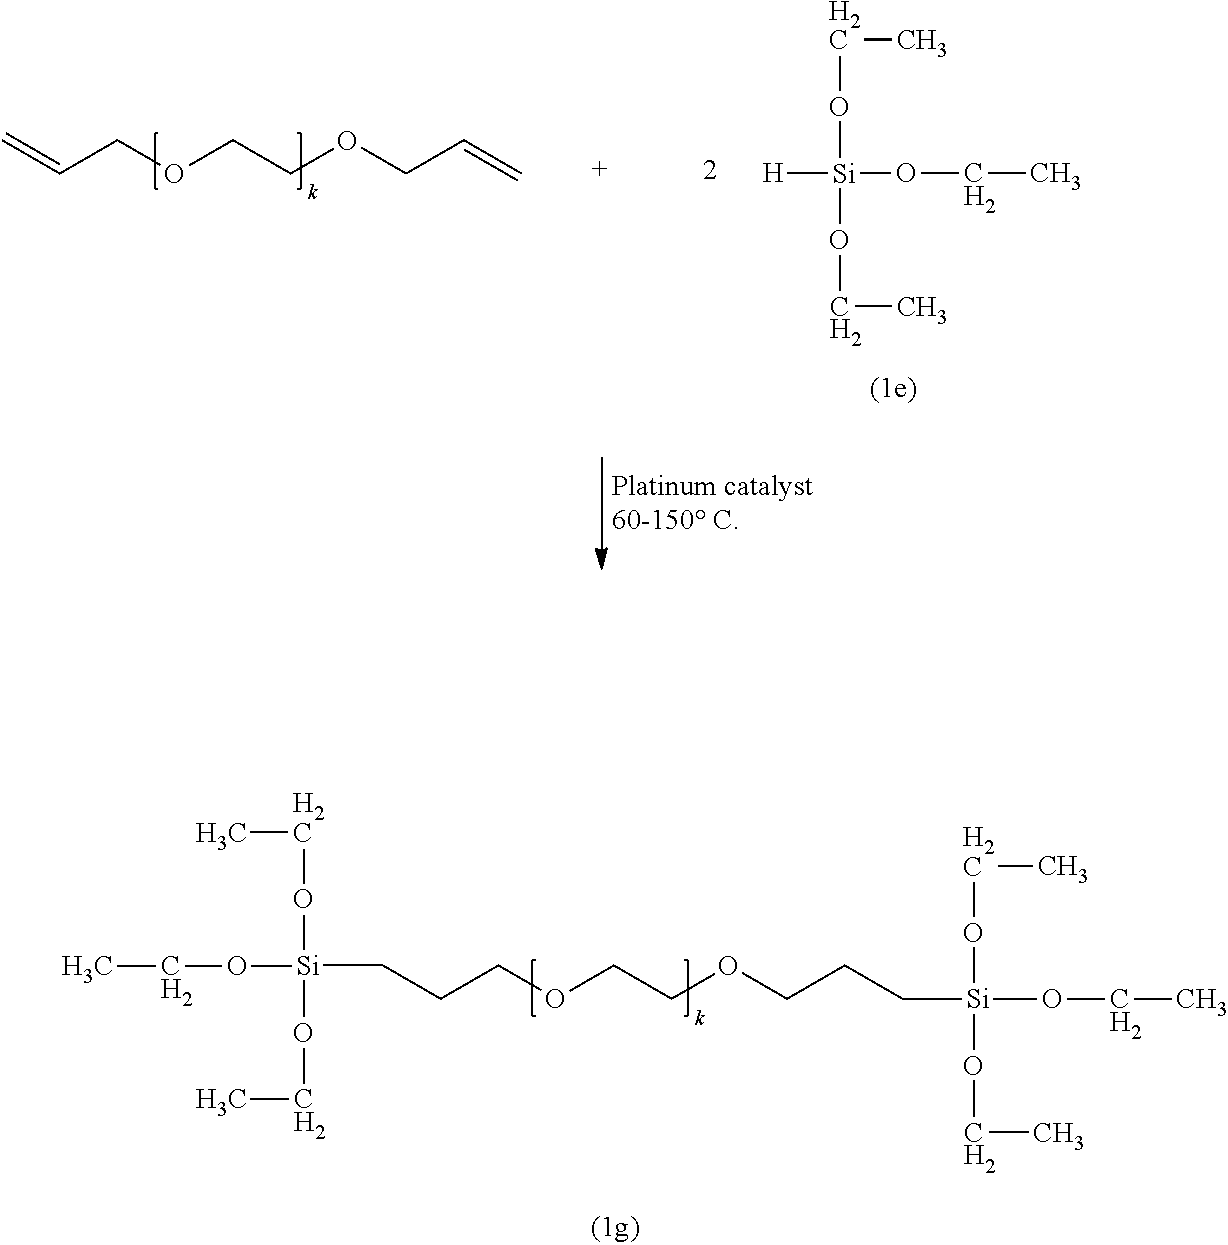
C(CCOCCOCCC[Si](OCC)(OCC)OCC)[Si](OCC)(OCC)OCC.C=CCOCCOCC=C.[H][Si](OCC)(OCC)OCC
